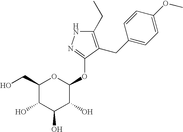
C1(CC)=C(CC2=CC=C(OC)C=C2)C(OC2OC(CO)C(O)C(O)C2O)=NN1
